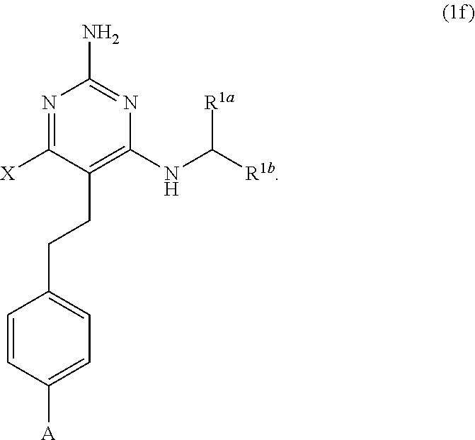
N1=C([X])C(CCC2=CC=C([A])C=C2)=C(NC([R1b])[R1a])N=C1N
